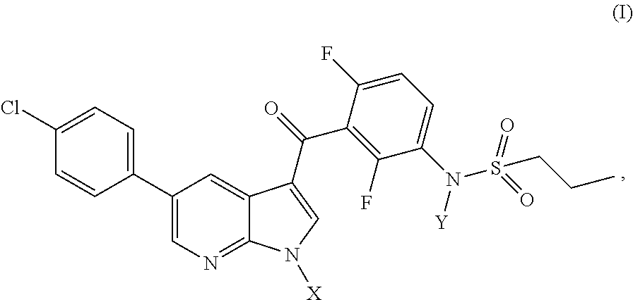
C1(C2=CC=C(Cl)C=C2)=CN=C2C(=C1)C(C(=O)C1=C(F)C(N([Y])S(=O)(=O)CCC)=CC=C1F)=CN2[X]
